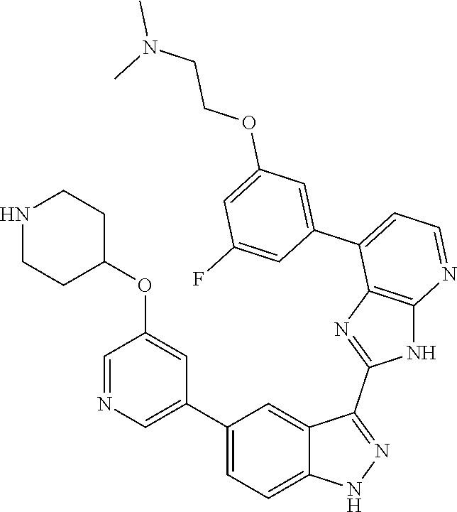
C1(C2=CC=C3C(=C2)C(C2=NC4=C(N2)N=CC=C4C2=CC(OCCN(C)C)=CC(F)=C2)=NN3)=CN=CC(OC2CCNCC2)=C1
